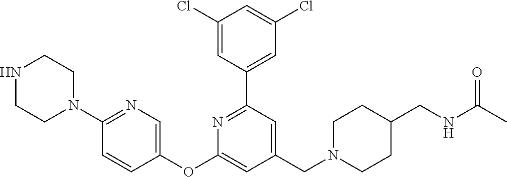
N1CCN(C2=NC=C(OC3=CC(CN4CCC(CNC(C)=O)CC4)=CC(C4=CC(Cl)=CC(Cl)=C4)=N3)C=C2)CC1
